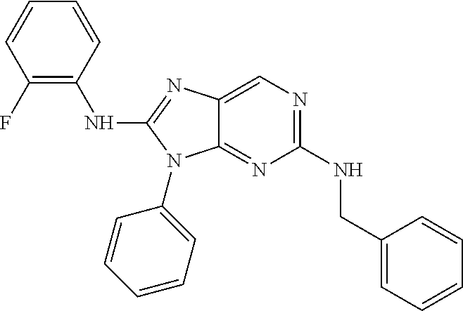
C1(NCC2=CC=CC=C2)=NC=C2C(=N1)N(C1=CC=CC=C1)C(NC1=C(F)C=CC=C1)=N2
